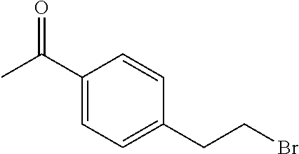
O=C(C1=CC=C(CCBr)C=C1)C
